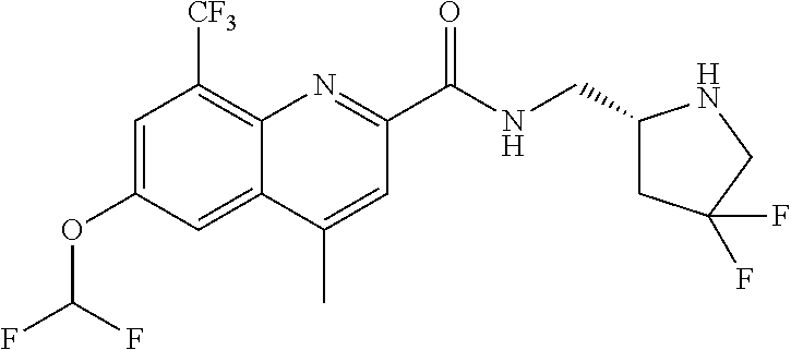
C1=C(OC(F)F)C=C2C(=C1[CF3])N=C(C(NCC1CC(F)(F)CN1)=O)C=C2C
